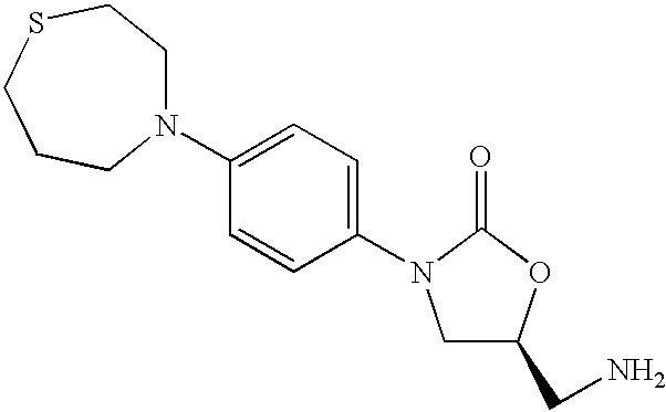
N1(C2=CC=C(N3CC(CN)OC3=O)C=C2)CCSCCC1
